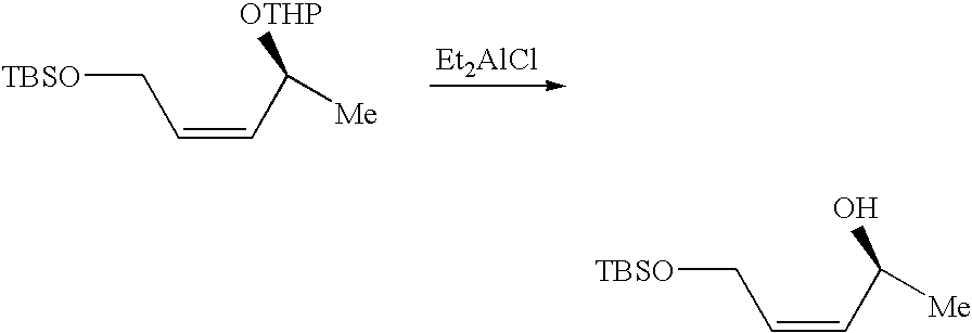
[TBSO]CC=CC([Me])[OTHP].[Et2AlCl].[TBSO]CC=CC([Me])O
